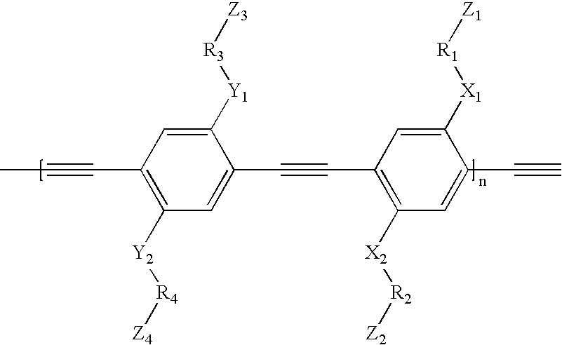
CC#CC1=C([Y2][R4][Z4])C=C(C#CC2=C([X2][R2][Z2])C=C(C#C)C([X1][R1][Z1])=C2)C([Y1][R3][Z3])=C1
